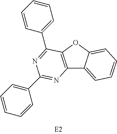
C12=C(OC3=CC=CC=C13)C(C1=CC=CC=C1)=NC(C1=CC=CC=C1)=N2
